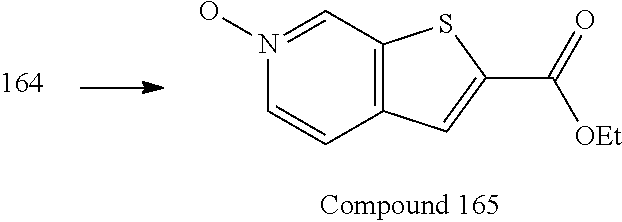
N1(O)=CC2=C(C=C1)C=C(C(=O)[OEt])S2
